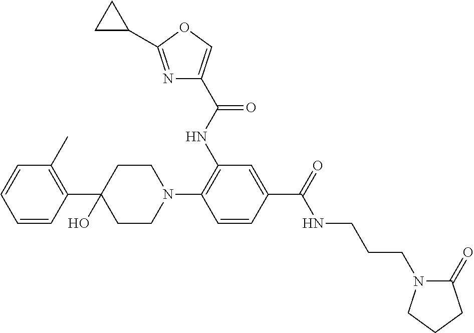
C1=CC=CC(C2(O)CCN(C3=C(NC(C4=COC(C5CC5)=N4)=O)C=C(C(=O)NCCCN4C(=O)CCC4)C=C3)CC2)=C1C
